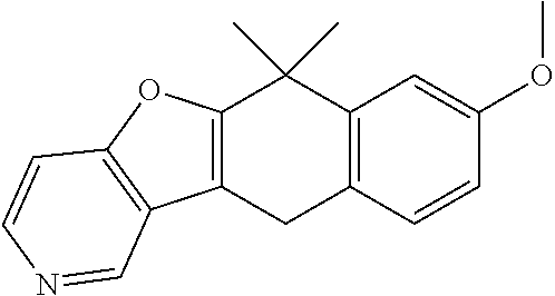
C12=C(CC3=C(C1(C)C)C=C(OC)C=C3)C1=C(O2)C=CN=C1
